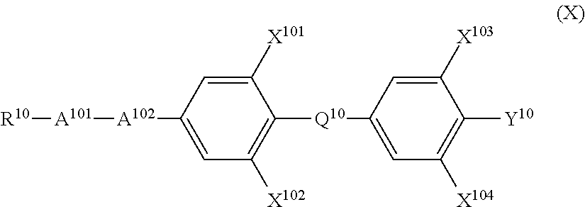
[R10][A101][A102]C1=CC([X102])=C([Q10]C2=CC([X104])=C([Y10])C([X103])=C2)C([X101])=C1
